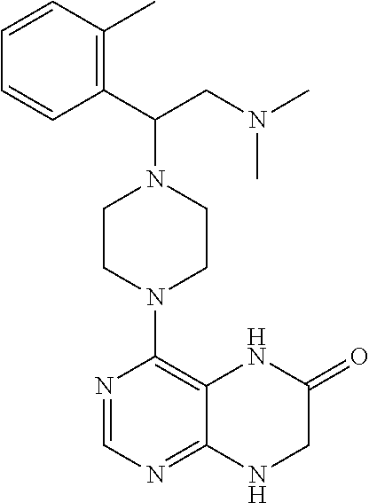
C1(C(CN(C)C)N2CCN(C3=C4C(=NC=N3)NCC(=O)N4)CC2)=C(C)C=CC=C1
